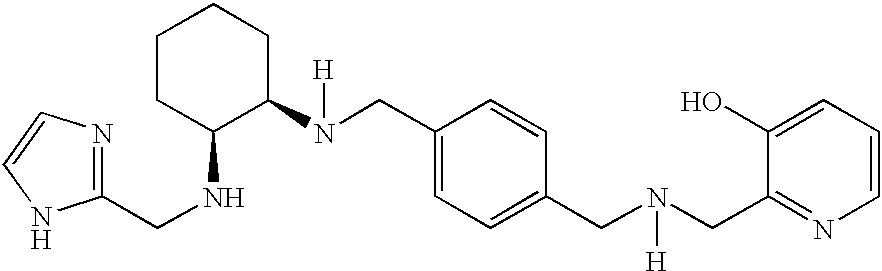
N(CC1=CC=C(CN(CC2=NC=CC=C2O)[H])C=C1)(C1CCCCC1NCC1=NC=CN1)[H]
